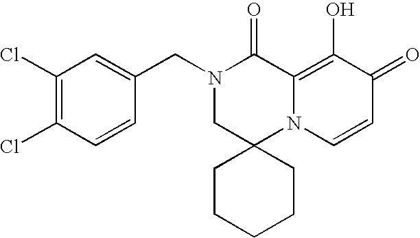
C1(Cl)=C(Cl)C=CC(CN2CC3(N4C(=C(O)C(=O)C=C4)C2=O)CCCCC3)=C1
